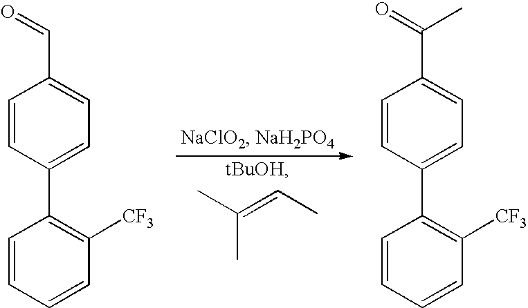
C1=CC=CC([CF3])=C1C1=CC=C(C=O)C=C1.C(C)(=CC)C.C1=CC=CC([CF3])=C1C1=CC=C(C(=O)C)C=C1
